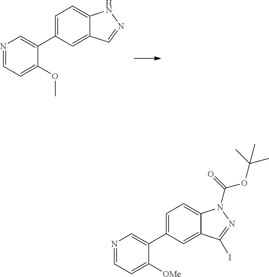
N1=CC=C(OC)C(C2=CC=C3C(=C2)C=NN3)=C1.N1=CC=C([OMe])C(C2=CC=C3C(=C2)C(I)=NN3C(OC(C)(C)C)=O)=C1
